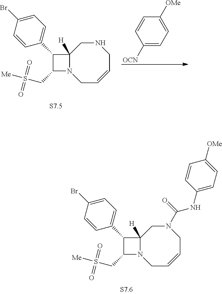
C12([H])N(CC=CCNC1)C(CS([Me])(=O)=O)C2C1=CC=C(Br)C=C1.C1=CC([OMe])=CC=C1[OCN].C12([H])N(CC=CCN(C(NC3=CC=C([OMe])C=C3)=O)C1)C(CS([Me])(=O)=O)C2C1=CC=C(Br)C=C1
